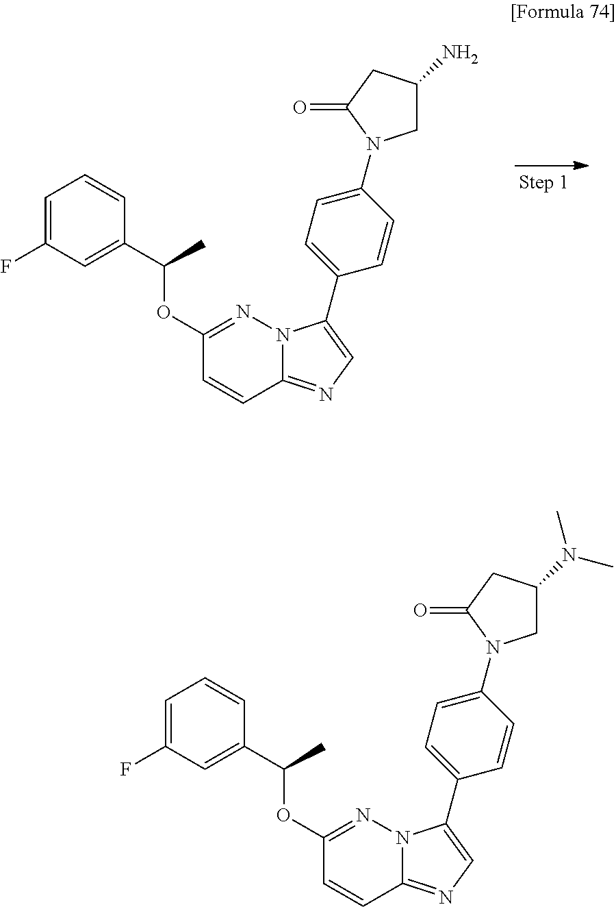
C1(OC(C2=CC(F)=CC=C2)C)=NN2C(=NC=C2C2=CC=C(N3CC(N)CC3=O)C=C2)C=C1.C1(OC(C2=CC(F)=CC=C2)C)=NN2C(=NC=C2C2=CC=C(N3CC(N(C)C)CC3=O)C=C2)C=C1
